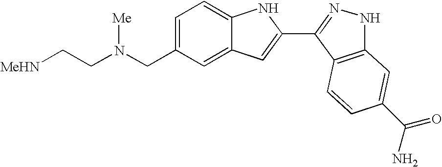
C1=C(CN(CC[MeHN])[Me])C=C2C(=C1)NC(C1=NNC3=C1C=CC(C(N)=O)=C3)=C2
